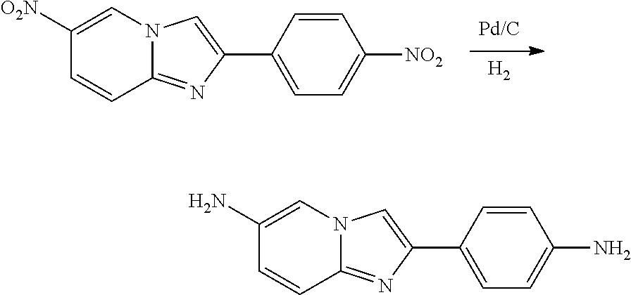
[H2].C1([O2N])=CN2C(=NC(C3=CC=C([NO2])C=C3)=C2)C=C1.C1(N)=CN2C(=NC(C3=CC=C(N)C=C3)=C2)C=C1
